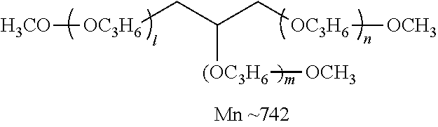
[OC3H6](CC(C[OC3H6][OCH3])[OC3H6][OCH3])[H3CO]
